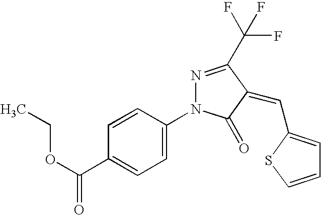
C1=CC(N2N=C(C(F)(F)F)C(=CC3=CC=CS3)C2=O)=CC=C1C(OCC)=O
